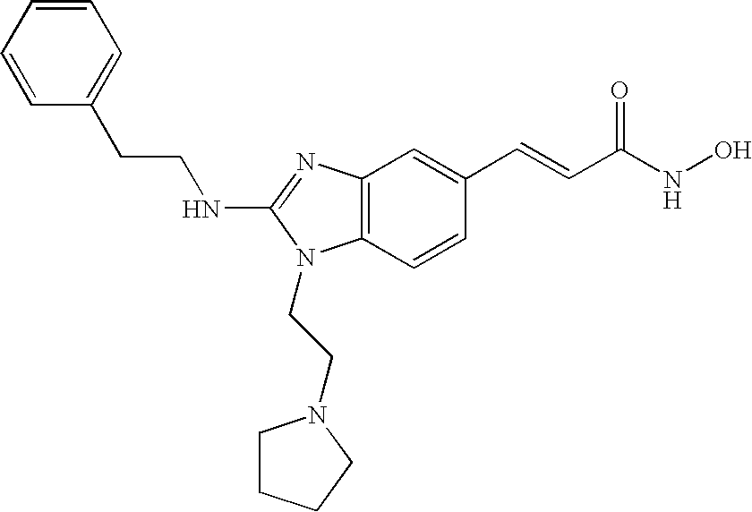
N(C1=NC2=C(C=CC(C=CC(NO)=O)=C2)N1CCN1CCCC1)CCC1=CC=CC=C1
